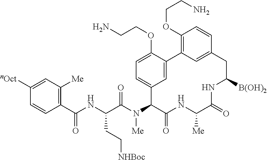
C1=C([nOct])C=CC(C(NC(C(N(C2C3=CC=C(OCCN)C(=C3)C3=C(OCCN)C=CC(=C3)CC([B(OH)2])NC(=O)C([Me])NC2=O)[Me])=O)CC[NHBoc])=O)=C1[Me]
